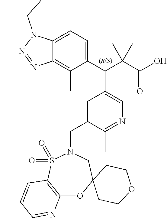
C12=CC=C(C(C(C(O)=O)(C)C)C3=CN=C(C)C(CN4S(=O)(=O)C5=C(OC6(C4)CCOCC6)N=CC(C)=C5)=C3)C(C)=C1N=NN2CC
